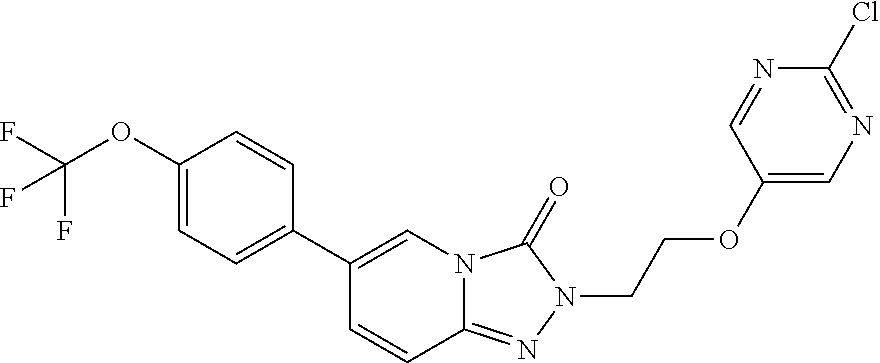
C1(OC(F)(F)F)=CC=C(C2=CN3C(=NN(CCOC4=CN=C(Cl)N=C4)C3=O)C=C2)C=C1
